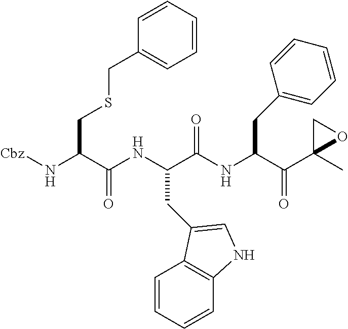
N(C(C(NC(C(NC(C(C1(C)OC1)=O)CC1=CC=CC=C1)=O)CC1=CNC2=C1C=CC=C2)=O)CSCC1=CC=CC=C1)[Cbz]
